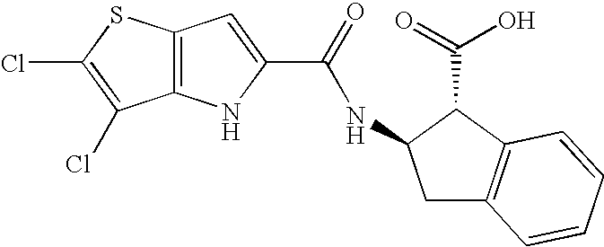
C12=C(NC(C(=O)NC3CC4=C(C3C(=O)O)C=CC=C4)=C1)C(Cl)=C(Cl)S2
